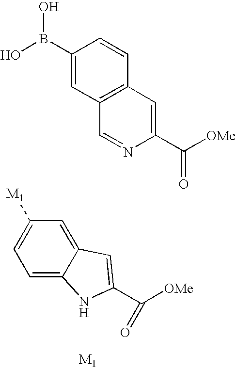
C1(B(O)O)=CC2=C(C=C1)C=C(C([OMe])=O)N=C2.C1([M1])=CC=C2C(=C1)C=C(C([OMe])=O)N2
